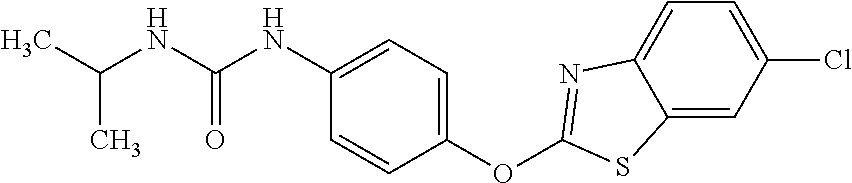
C1(OC2=NC3=CC=C(Cl)C=C3S2)=CC=C(NC(NC(C)C)=O)C=C1
